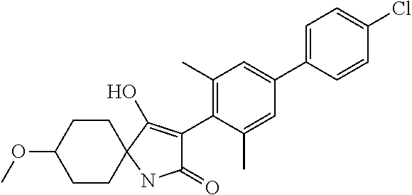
C1=C(C)C(C2=C(O)C3(NC2=O)CCC(OC)CC3)=C(C)C=C1C1=CC=C(Cl)C=C1
